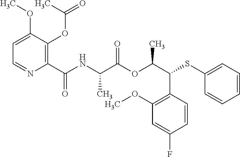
C1(C(=O)NC(C(OC(C(SC2=CC=CC=C2)C2=C(OC)C=C(F)C=C2)C)=O)C)=C(OC(=O)C)C(OC)=CC=N1
